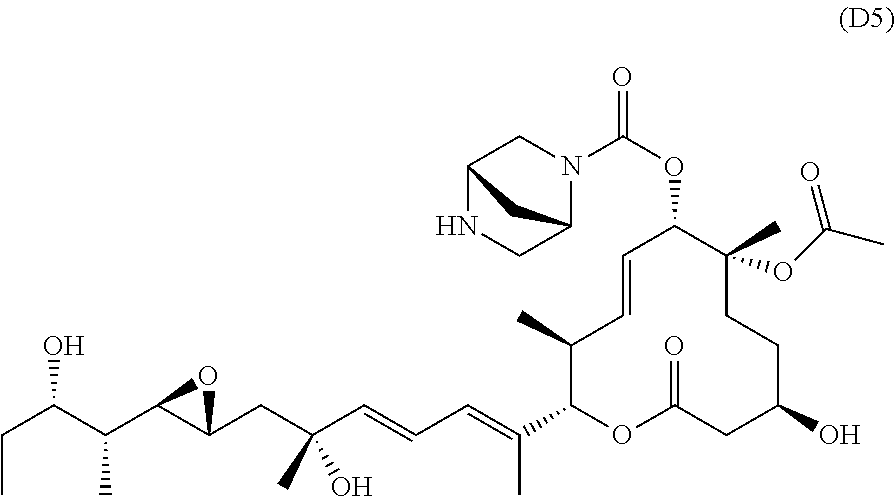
C1(C)C(C(=CC=CC(CC2C(C(C)C(CC)O)O2)(C)O)C)OC(=O)CC(O)CCC(C)(OC(C)=O)C(OC(=O)N2C3CNC(C2)C3)C=C1
